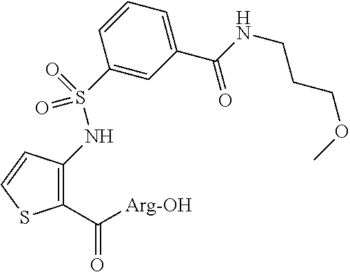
C1(C([Arg-OH])=O)=C(NS(C2=CC(C(NCCCOC)=O)=CC=C2)(=O)=O)C=CS1
